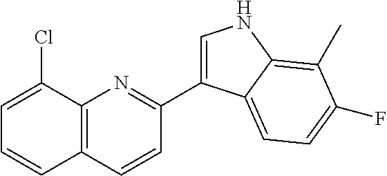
C1=C(Cl)C2=C(C=C1)C=CC(C1=CNC3=C(C)C(F)=CC=C13)=N2
